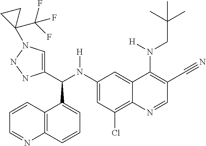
C1(N(C(C2=CN(C3(C(F)(F)F)CC3)NN2)C2=CC=CC3=C2C=CC=N3)[H])=CC(Cl)=C2C(=C1)C(N(CC(C)(C)C)[H])=C(C#N)C=N2
